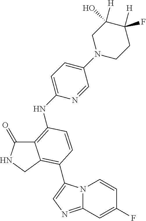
C12=C(NC3=CC=C(N4CCC([H])(F)C([H])(O)C4)C=N3)C=CC(C3=CN=C4N3C=CC(F)=C4)=C1CNC2=O
